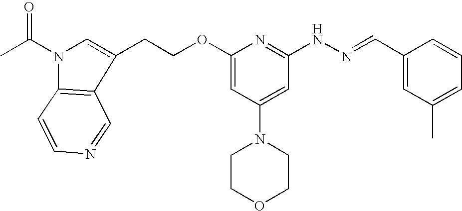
C1(CCOC2=CC(N3CCOCC3)=CC(NN=CC3=CC(C)=CC=C3)=N2)=CN(C(C)=O)C2=C1C=NC=C2
